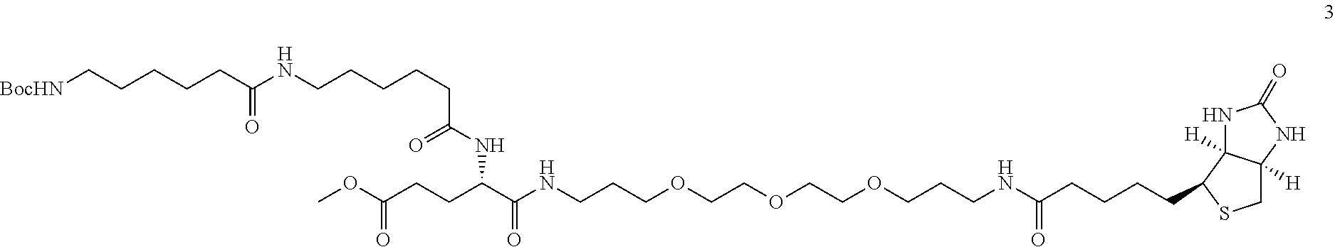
N(CCCOCCOCCOCCCNC(CCCCC1C2([H])C([H])(CS1)NC(=O)N2)=O)C(C(NC(=O)CCCCCNC(CCCCC[BocHN])=O)CCC(OC)=O)=O
